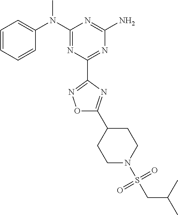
C1=CC=CC(N(C2=NC(C3=NOC(C4CCN(S(CC(C)C)(=O)=O)CC4)=N3)=NC(N)=N2)C)=C1
